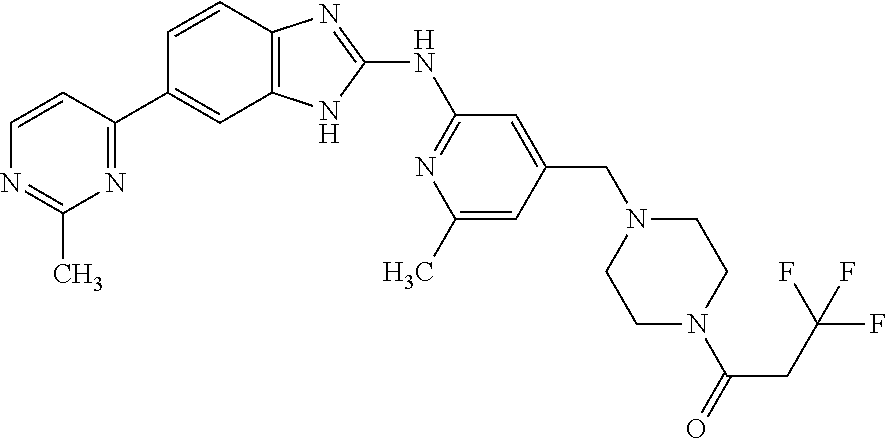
C1=CC(C2=CC3=C(C=C2)N=C(NC2=NC(C)=CC(CN4CCN(C(=O)CC(F)(F)F)CC4)=C2)N3)=NC(C)=N1
